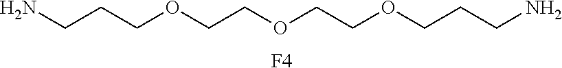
[F4].NCCCOCCOCCOCCCN
